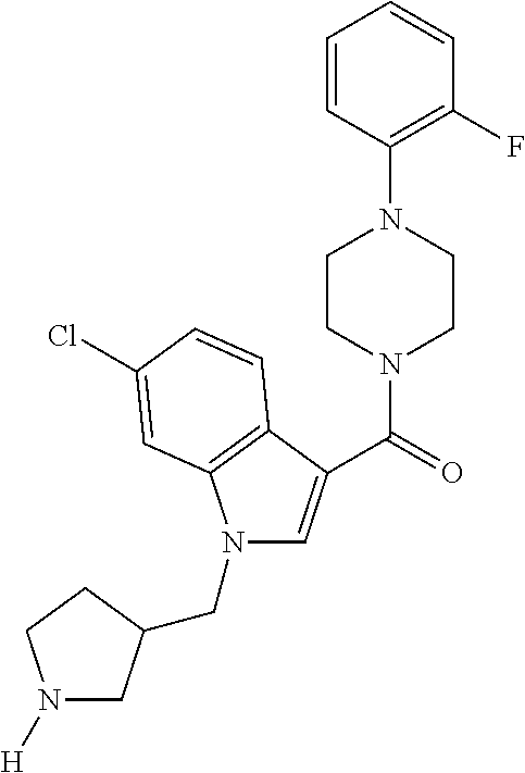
C1=CC(N2CCN(C(=O)C3=CN(CC4CN([H])CC4)C4=C3C=CC(Cl)=C4)CC2)=C(F)C=C1
